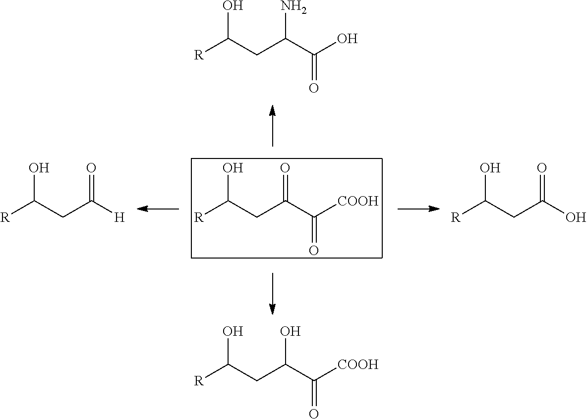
[R]C(CC(C([COOH])=O)=O)O.[R]C(CC(C(O)=O)N)O.[R]C(CC(C([COOH])=O)O)O.[R]C(CC([H])=O)O.[R]C(CC(O)=O)O
